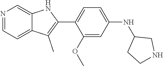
N1=CC=C2C(=C1)NC(C1=CC=C(NC3CCNC3)C=C1OC)=C2C
